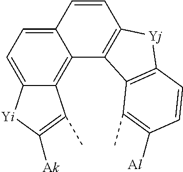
C1=CC2=CC=C3C(=C2C2=C1[Yj]C1=C2C(C)=C([Al])C=C1)C(C)=C([Ak])[Yi]3
